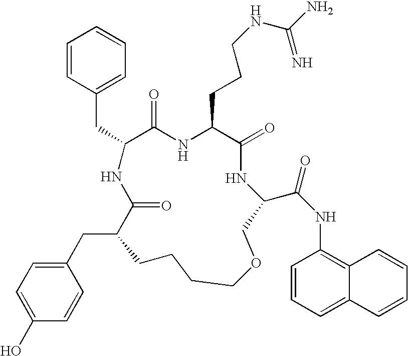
C1(CC2C(=O)NC(CC3=CC=CC=C3)C(=O)NC(CCCNC(N)=N)C(=O)NC(C(NC3=C4C(=CC=C3)C=CC=C4)=O)COCCCC2)=CC=C(O)C=C1
